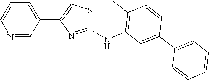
C1=CN=CC(C2=CSC(NC3=C(C)C=CC(C4=CC=CC=C4)=C3)=N2)=C1
